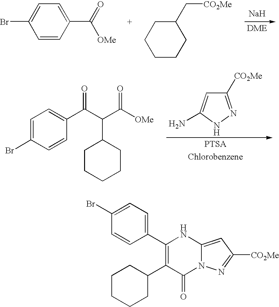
C1CC(C2=C(C3=CC=C(Br)C=C3)NC3=CC([CO2Me])=NN3C2=O)CCC1.[Na].C1=CC(C(=O)[OMe])=CC=C1Br.C1CCC(C[CO2Me])CC1.C1([CO2Me])=NNC(N)=C1.C1=C(Br)C=CC(C(C(C([OMe])=O)C2CCCCC2)=O)=C1
